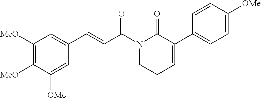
C1([MeO])=C([MeO])C([OMe])=CC(C=CC(N2CCC=C(C3=CC=C([OMe])C=C3)C2=O)=O)=C1
